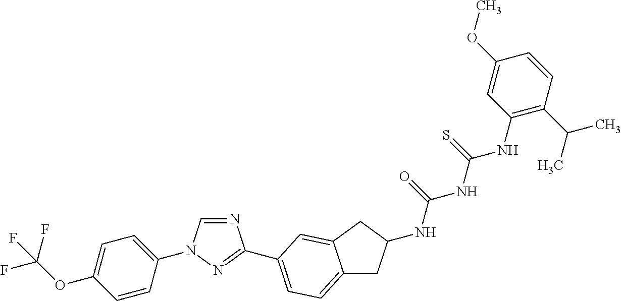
C1=CC(N2C=NC(C3=CC=C4CC(NC(=O)NC(NC5=C(C(C)C)C=CC(OC)=C5)=S)CC4=C3)=N2)=CC=C1OC(F)(F)F
